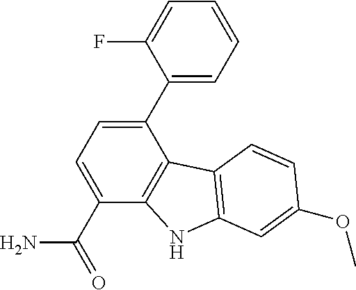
C1=C(F)C(C2=CC=C(C(=O)N)C3=C2C2=C(N3)C=C(OC)C=C2)=CC=C1
